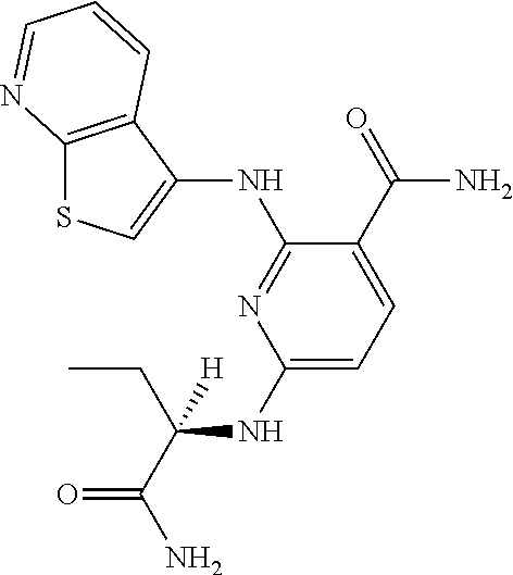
C12=C(C(NC3=NC(NC(CC)(C(=O)N)[H])=CC=C3C(N)=O)=CS1)C=CC=N2
